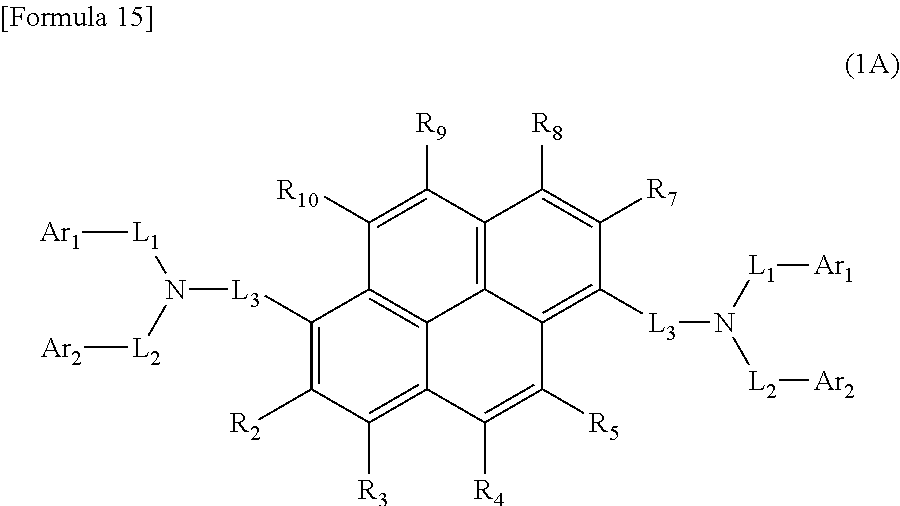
[L1]([Ar1])N([L2][Ar2])[L3]C1=C2C3=C(C([R9])=C([R10])C4=C3C(=C([R3])C([R2])=C4[L3]N([L1][Ar1])[L2][Ar2])C([R4])=C2[R5])C([R8])=C1[R7]
